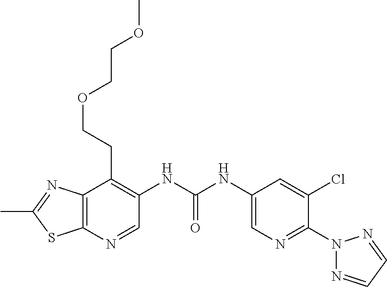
C12=C(N=CC(NC(NC3=CN=C(N4N=CC=N4)C(Cl)=C3)=O)=C1CCOCCOC)SC(C)=N2
